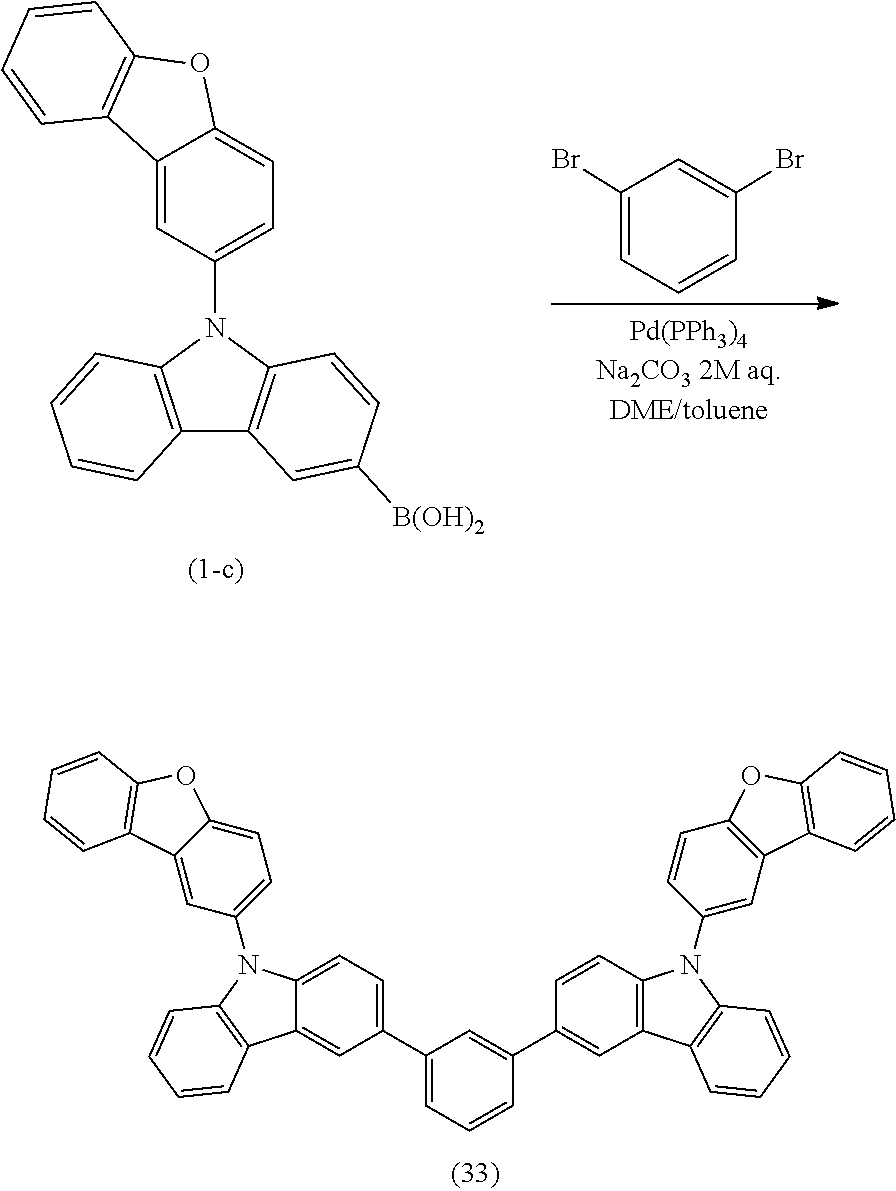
C1(C2=CC=C3C(=C2)C2=C(C=CC=C2)N3C2=CC=C3C(=C2)C2=C(O3)C=CC=C2)=CC=CC(C2=CC3=C(C=C2)N(C2=CC4=C(C=C2)OC2=C4C=CC=C2)C2=C3C=CC=C2)=C1.C1(Br)=CC=CC(Br)=C1.C1(N2C3=C(C4=C2C=CC([B(OH)2])=C4)C=CC=C3)=CC=C2C(=C1)C1=C(O2)C=CC=C1
